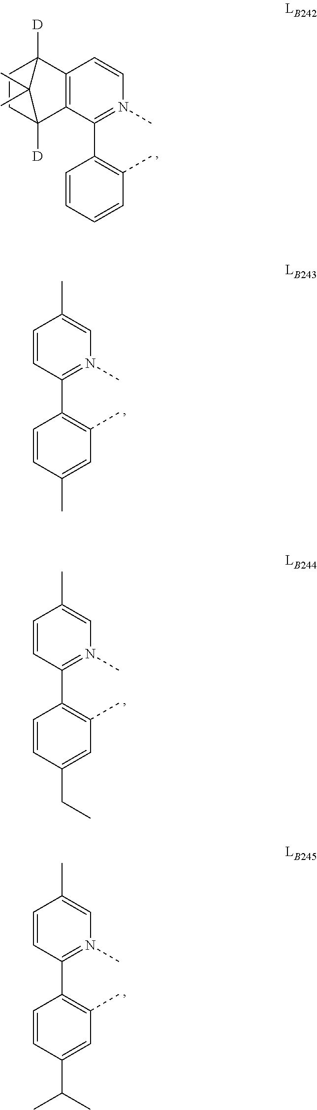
C12=C(C(C3=C(C)C=CC=C3)=N(C)C=C1)C1([D])CCC2([D])C1(C)C.C1=CC(C2=C(C)C=C(C)C=C2)=N(C)C=C1C.C1=CC(C2=C(C)C=C(CC)C=C2)=N(C)C=C1C.C1=CC(C2=C(C)C=C(C(C)C)C=C2)=N(C)C=C1C
